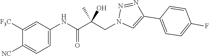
C1([F3C])=CC(NC(C(CN2C=C(C3=CC=C(F)C=C3)N=N2)(C)O)=O)=CC=C1[NC]
